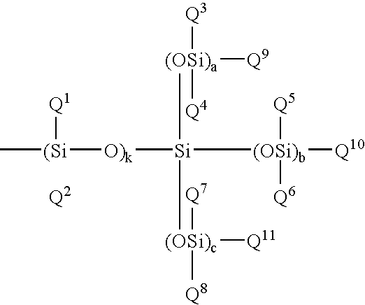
C[(Si]([O)k][Si]([(OSi)b]([Q10])([Q5])[Q6])([(OSi)a]([Q9])([Q3])[Q4])[(OSi)c]([Q11])([Q7])[Q8])[Q1].[Q2]
